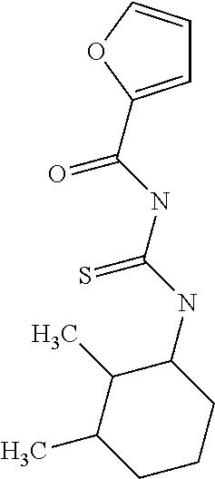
C1=C(C(NC(=S)NC2C(C)C(C)CCC2)=O)OC=C1
